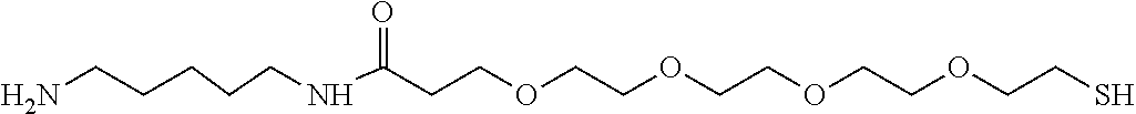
NCCCCCNC(CCOCCOCCOCCOCCS)=O
